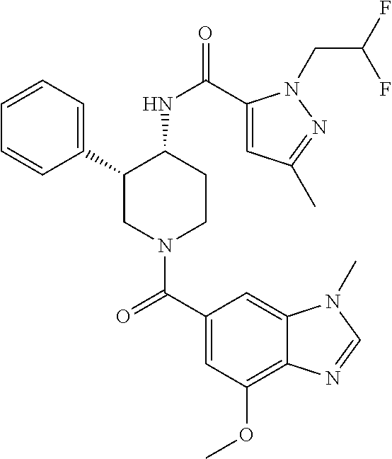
C1=CC=C(C2CN(C(C3=CC(OC)=C4C(=C3)N(C)C=N4)=O)CCC2NC(=O)C2=CC(C)=NN2CC(F)F)C=C1
